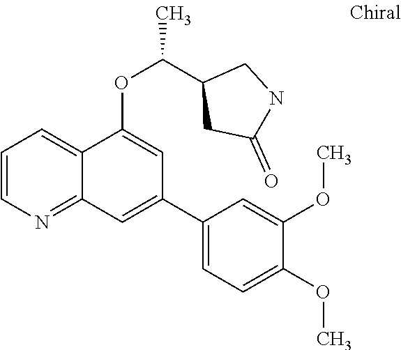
C1=CN=C2C(=C1)C(OC(C1CC(=O)NC1)C)=CC(C1=CC=C(OC)C(OC)=C1)=C2
